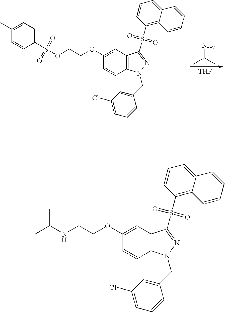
NC(C)C.[THF].C1=CC(S(OCCOC2=CC3=C(C=C2)N(CC2=CC(Cl)=CC=C2)N=C3S(C2=C3C(=CC=C2)C=CC=C3)(=O)=O)(=O)=O)=CC=C1C.N(CCOC1=CC2=C(C=C1)N(CC1=CC(Cl)=CC=C1)N=C2S(C1=C2C(=CC=C1)C=CC=C2)(=O)=O)C(C)C
